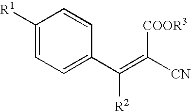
C1([R1])=CC=C(C(=C([CN])[COOR3])[R2])C=C1
